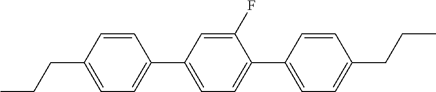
C(C1=CC=C(C2=CC=C(C3=CC=C(CCC)C=C3)C(F)=C2)C=C1)CC
